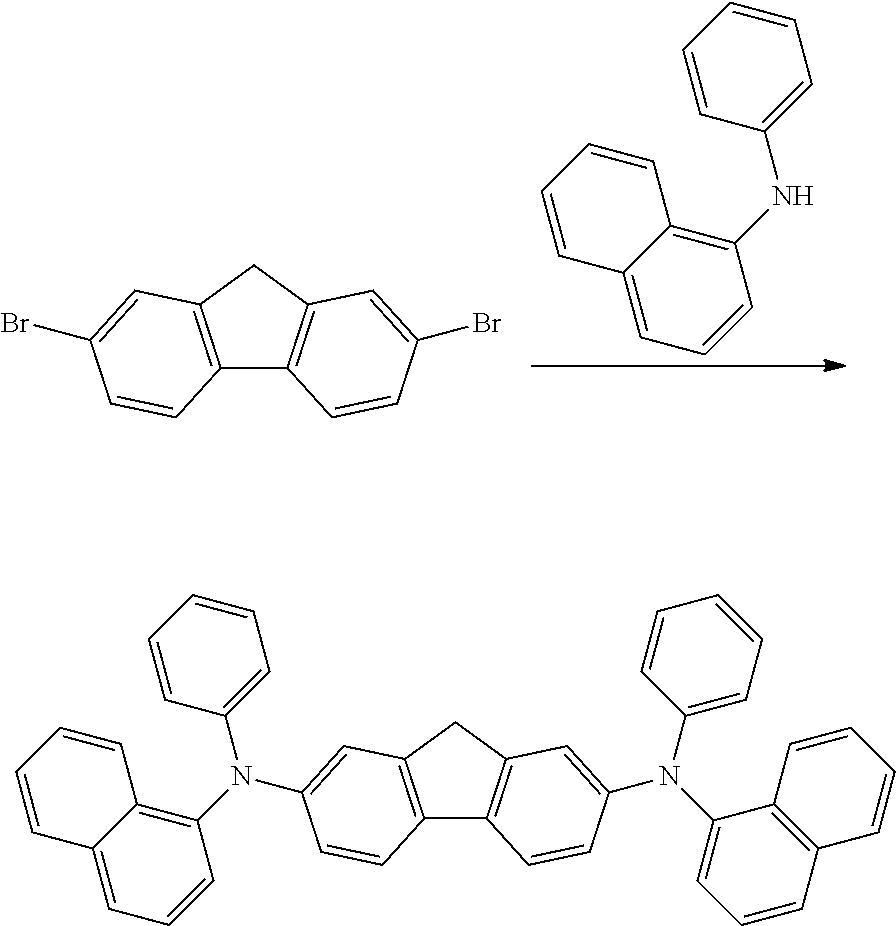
C1(NC2=CC=CC=C2)=C2C(=CC=C1)C=CC=C2.C12=C(CC3=C1C=CC(Br)=C3)C=C(Br)C=C2.C12=C(CC3=C1C=CC(N(C1=CC=CC4=C1C=CC=C4)C1=CC=CC=C1)=C3)C=C(N(C1=C3C(=CC=C1)C=CC=C3)C1=CC=CC=C1)C=C2
